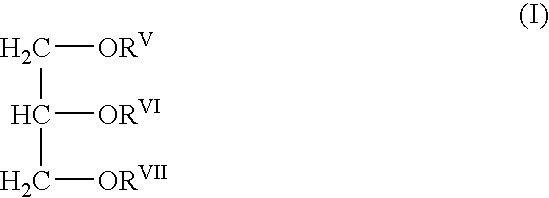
C([ORV])C(C[ORVII])[ORVI]
